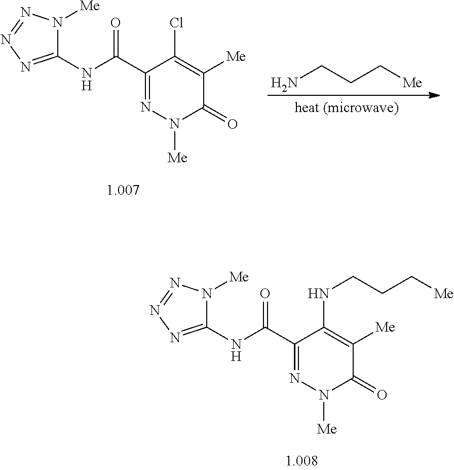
C(N)CC[Me].C1(NC(C2=NN([Me])C(=O)C([Me])=C2Cl)=O)=NN=NN1[Me].C1(NC(C2=NN([Me])C(=O)C([Me])=C2NCCC[Me])=O)=NN=NN1[Me]
